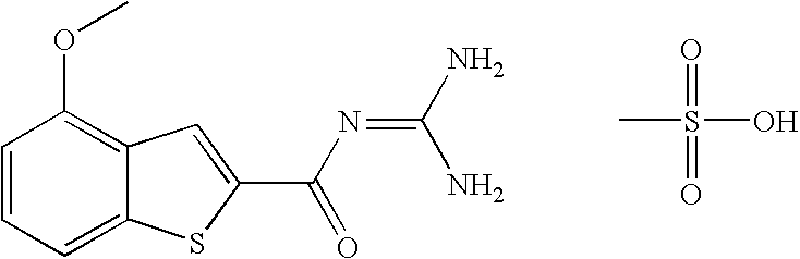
O(C1=C2C(=CC=C1)SC(C(N=C(N)N)=O)=C2)C.CS(=O)(=O)O
